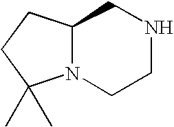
C12N(CCNC1)C(C)(C)CC2
